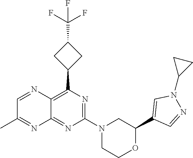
N1=C(N2CC(C3=CN(C4CC4)N=C3)OCC2)N=C2C(=C1C1CC(C(F)(F)F)C1)N=CC(C)=N2
